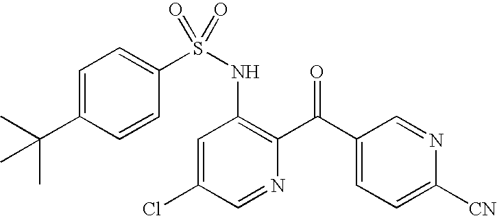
C1=C(C(C)(C)C)C=CC(S(NC2=C(C(C3=CC=C([CN])N=C3)=O)N=CC(Cl)=C2)(=O)=O)=C1
